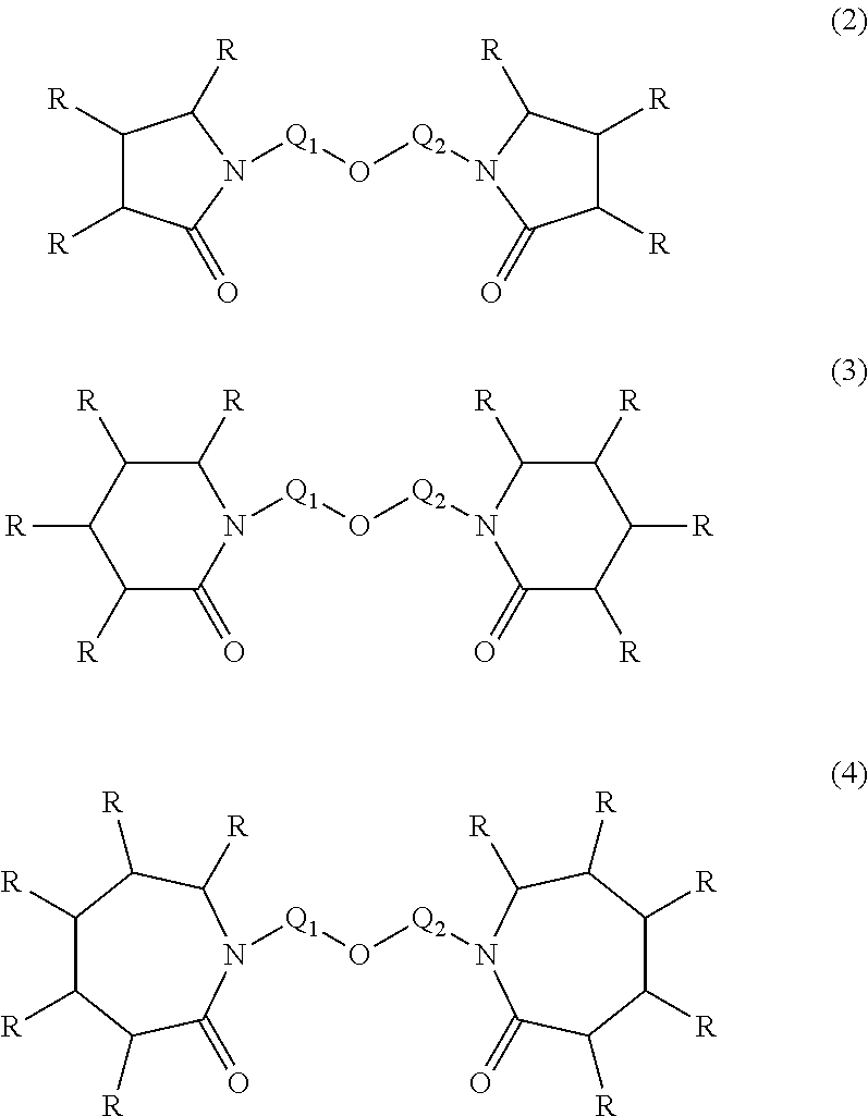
C1([R])C([R])C(=O)N([Q1]O[Q2]N2C([R])C([R])C([R])C2=O)C1[R].C1([R])C(=O)N([Q1]O[Q2]N2C(=O)C([R])C([R])C([R])C2[R])C([R])C([R])C1[R].C1([R])C([R])C([R])C(=O)N([Q1]O[Q2]N2C([R])C([R])C([R])C([R])C([R])C2=O)C([R])C1[R]
